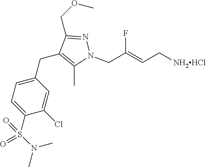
C1(CC2=C(C)N(CC(=CC[NH2HCl])F)N=C2COC)=CC=C(S(N(C)C)(=O)=O)C(Cl)=C1
